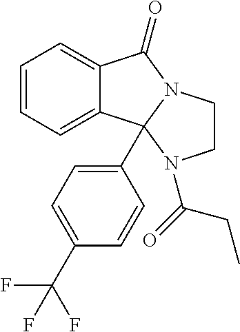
C1=CC=C2C(=C1)C(=O)N1CCN(C(=O)CC)C21C1=CC=C(C(F)(F)F)C=C1
